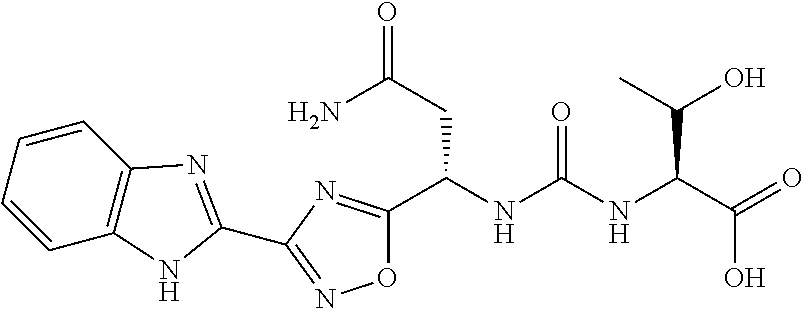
O1C(C(NC(NC(C(=O)O)C(C)O)=O)CC(=O)N)=NC(C2=NC3=C(N2)C=CC=C3)=N1
